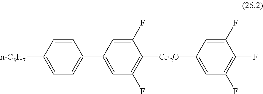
C1=C([n-C3H7])C=CC(C2=CC(F)=C([CF2O]C3=CC(F)=C(F)C(F)=C3)C(F)=C2)=C1
